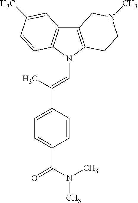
C12=C(N(C=C(C3=CC=C(C(=O)N(C)C)C=C3)C)C3=C1C=C(C)C=C3)CCN(C)C2
